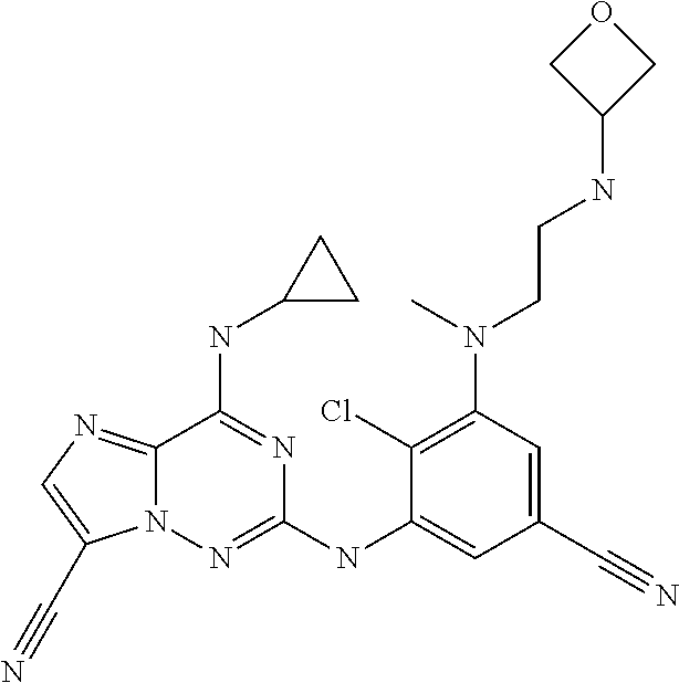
C12=NC=C(C#N)N1N=C(NC1=CC(C#N)=CC(N(CCNC3COC3)C)=C1Cl)N=C2NC1CC1
